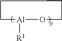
[Al]1([R1])OCCCC1
